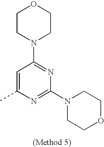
C1=C(C)N=C(N2CCOCC2)N=C1N1CCOCC1
